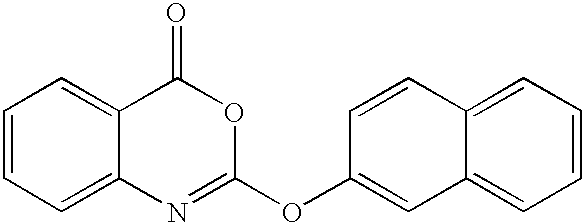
C1=CC=C2C(=C1)C(=O)OC(OC1=CC3=CC=CC=C3C=C1)=N2
